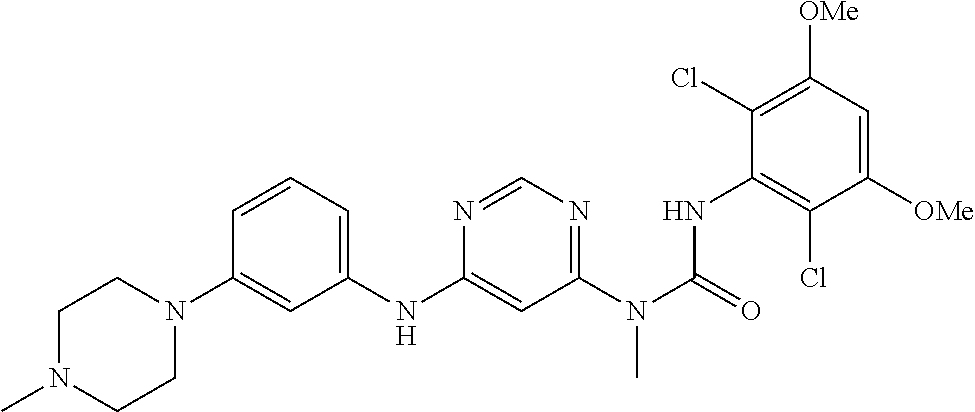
C1=CC=C(NC2=CC(N(C(=O)NC3=C(Cl)C([OMe])=CC([OMe])=C3Cl)C)=NC=N2)C=C1N1CCN(C)CC1
